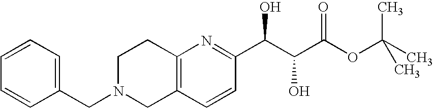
C1N(CC2=CC=CC=C2)CC2=C(C1)N=C(C(C(C(OC(C)(C)C)=O)O)O)C=C2
